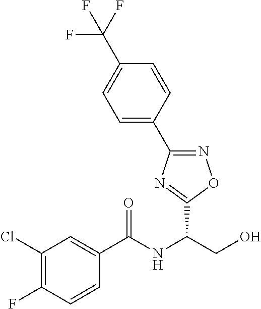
C(NC(CO)C1=NC(C2=CC=C(C(F)(F)F)C=C2)=NO1)(=O)C1=CC(Cl)=C(F)C=C1
